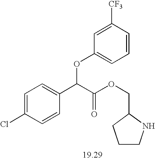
C1=C(Cl)C=CC(C(C(OCC2NCCC2)=O)OC2=CC=CC([CF3])=C2)=C1
